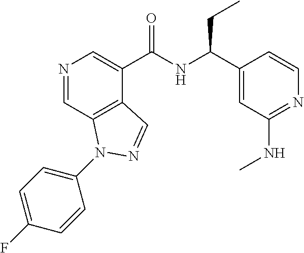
N1=CC2=C(C(C(NC(C3=CC(NC)=NC=C3)CC)=O)=C1)C=NN2C1=CC=C(F)C=C1
